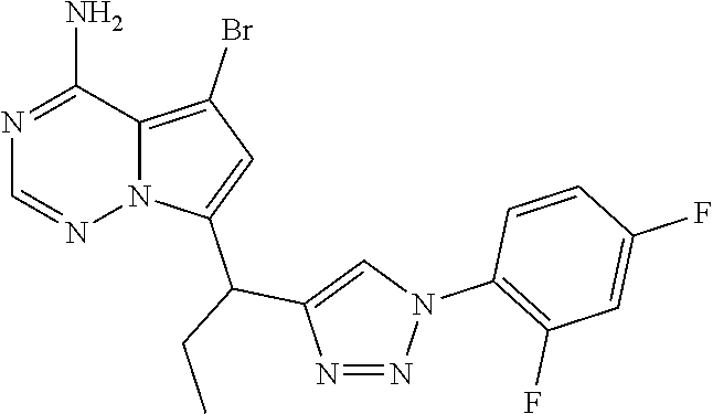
N1=C(N)C2=C(Br)C=C(C(CC)C3=CN(C4=C(F)C=C(F)C=C4)N=N3)N2N=C1
